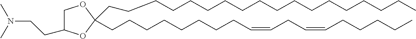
C(CCCCCCCCCCCCCCCCC)C1(CCCCCCCCC=CCC=CCCCCC)OC(CCN(C)C)CO1
